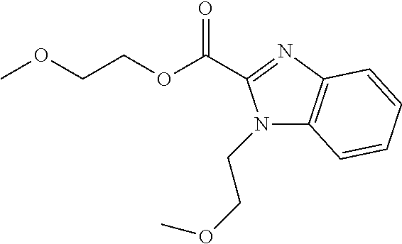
C(C1=NC2=C(N1CCOC)C=CC=C2)(OCCOC)=O
